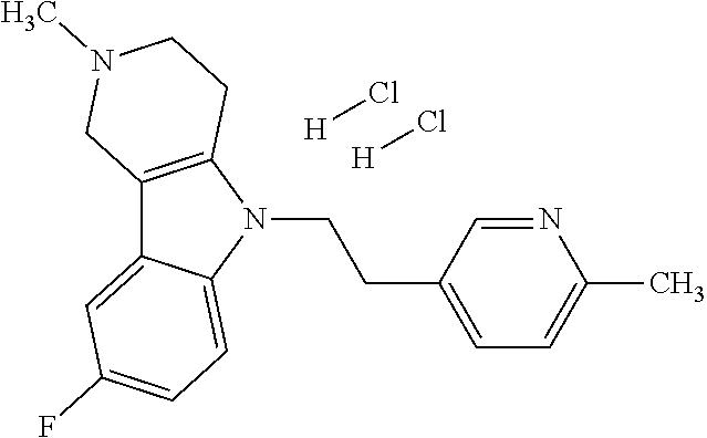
C12=C(N(CCC3=CC=C(C)N=C3)C3=CC=C(F)C=C13)CCN(C)C2.[H]Cl.[H]Cl
